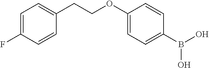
C1=C(F)C=CC(CCOC2=CC=C(B(O)O)C=C2)=C1
